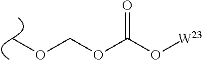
COCOC(=O)O[W23]
